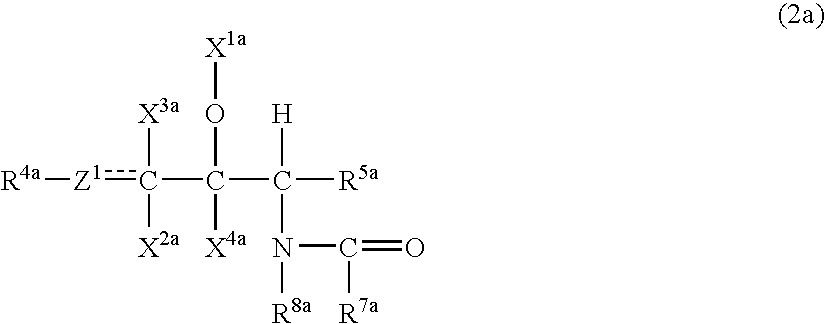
[R4a][Z1]c(C(C([R5a])([H])N([R8a])C(=O)[R7a])(O[X1a])[X4a])([X3a])[X2a]
